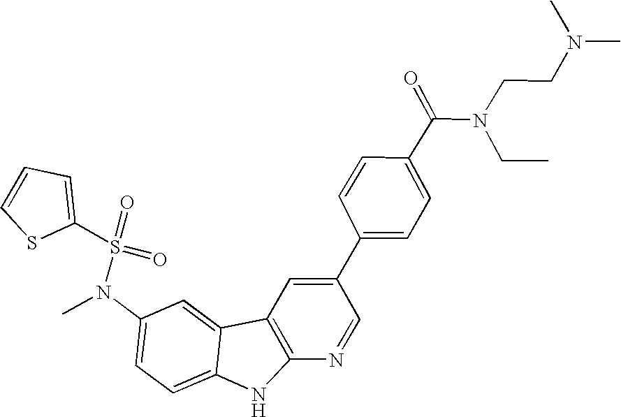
N(C1=CC=C2C(=C1)C1=C(N2)N=CC(C2=CC=C(C(N(CC)CCN(C)C)=O)C=C2)=C1)(C)S(=O)(=O)C1=CC=CS1
